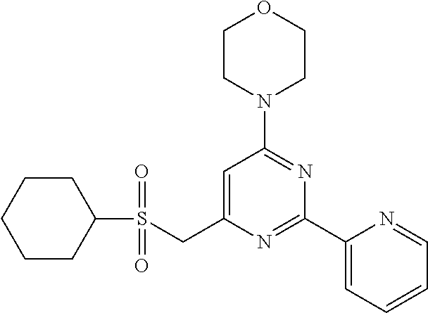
C1CN(C2=NC(C3=CC=CC=N3)=NC(CS(C3CCCCC3)(=O)=O)=C2)CCO1
